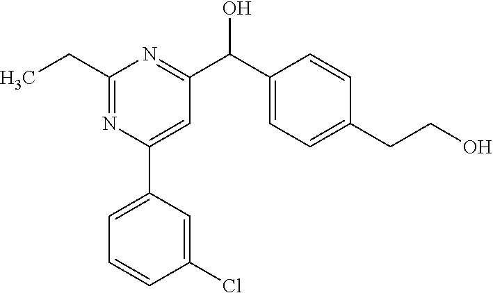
C1=C(C2=CC=CC(Cl)=C2)N=C(CC)N=C1C(C1=CC=C(CCO)C=C1)O
